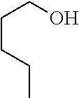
C(CO)CCC
